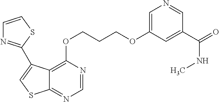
C1=NC(OCCCOC2=CN=CC(C(NC)=O)=C2)=C2C(=N1)SC=C2C1=NC=CS1
